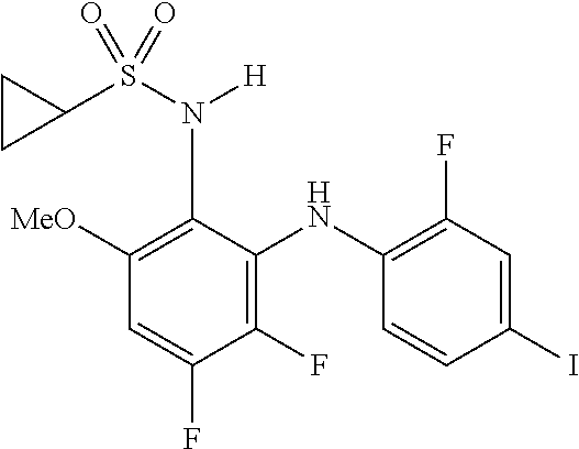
C1(I)=CC(F)=C(NC2=C(F)C(F)=CC([MeO])=C2N([H])S(=O)(=O)C2CC2)C=C1
